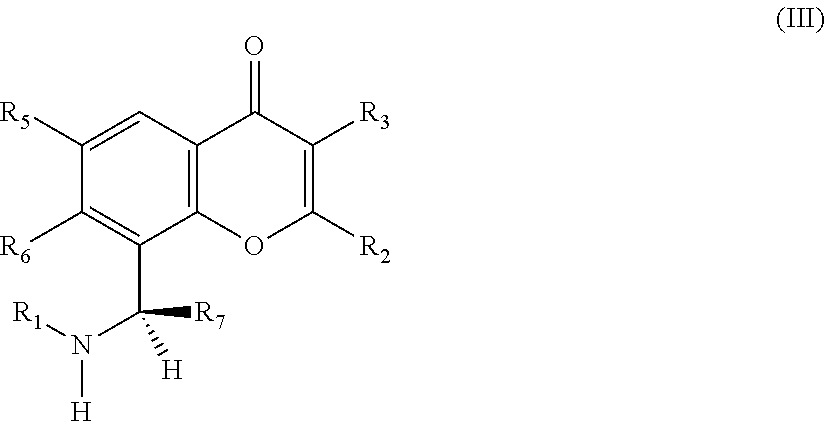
C1([R5])=CC2=C(C(C(N([R1])[H])([R7])[H])=C1[R6])OC([R2])=C([R3])C2=O
